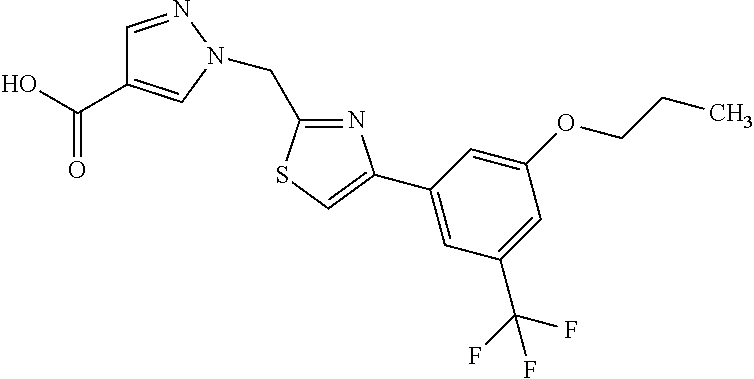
C1=NN(CC2=NC(C3=CC(C(F)(F)F)=CC(OCCC)=C3)=CS2)C=C1C(O)=O
